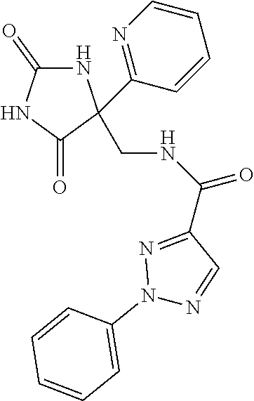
N1C(=O)NC(=O)C1(CNC(C1=NN(C2=CC=CC=C2)N=C1)=O)C1=NC=CC=C1
